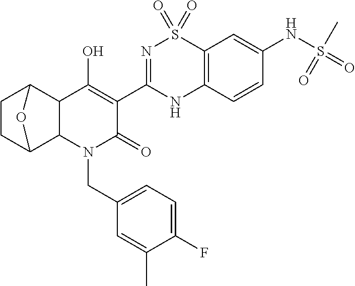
C1CC2C3C(C1O2)C(O)=C(C1=NS(=O)(=O)C2=C(N1)C=CC(NS(=O)(=O)C)=C2)C(=O)N3CC1=CC=C(F)C(C)=C1
